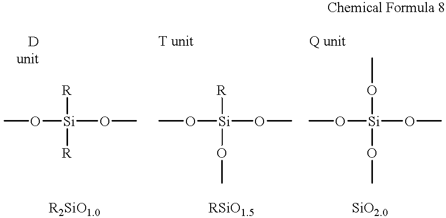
O([Si](OC)([R])[R])C.O([Si](OC)([R])OC)C.O([Si](OC)(OC)OC)C
